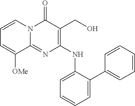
C1=C([OMe])C2=NC(NC3=CC=CC=C3C3=CC=CC=C3)=C(CO)C(=O)N2C=C1
